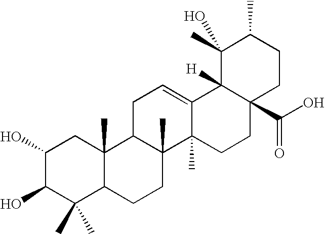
C1(O)C(O)C(C)(C)C2C(C)(C1)C1C(C)(CC2)C2(C)C(=CC1)C1([H])C(C(O)=O)(CC2)CCC(C)C1(C)O
